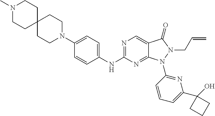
C1(N2CCC3(CC2)CCN(C)CC3)=CC=C(NC2=NC=C3C(=N2)N(C2=NC(C4(O)CCC4)=CC=C2)N(CC=C)C3=O)C=C1
